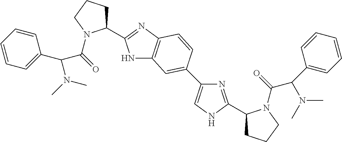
C1(C2=NC3=C(N2)C=C(C2=CNC(C4CCCN4C(=O)C(N(C)C)C4=CC=CC=C4)=N2)C=C3)CCCN1C(=O)C(C1=CC=CC=C1)N(C)C
